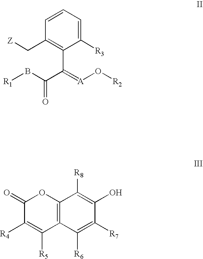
C1=CC(C[Z])=C(C(=[A]O[R2])C(B[R1])=O)C([R3])=C1.C12=C(C([R6])=C([R7])C(O)=C1[R8])C([R5])=C([R4])C(=O)O2
